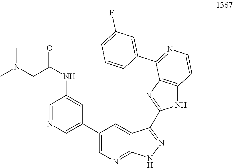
C1(C2=CN=CC(NC(=O)CN(C)C)=C2)=CN=C2C(=C1)C(C1=NC3=C(N1)C=CN=C3C1=CC(F)=CC=C1)=NN2
